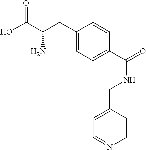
N(C(C1=CC=C(CC(C(=O)O)N)C=C1)=O)CC1=CC=NC=C1
